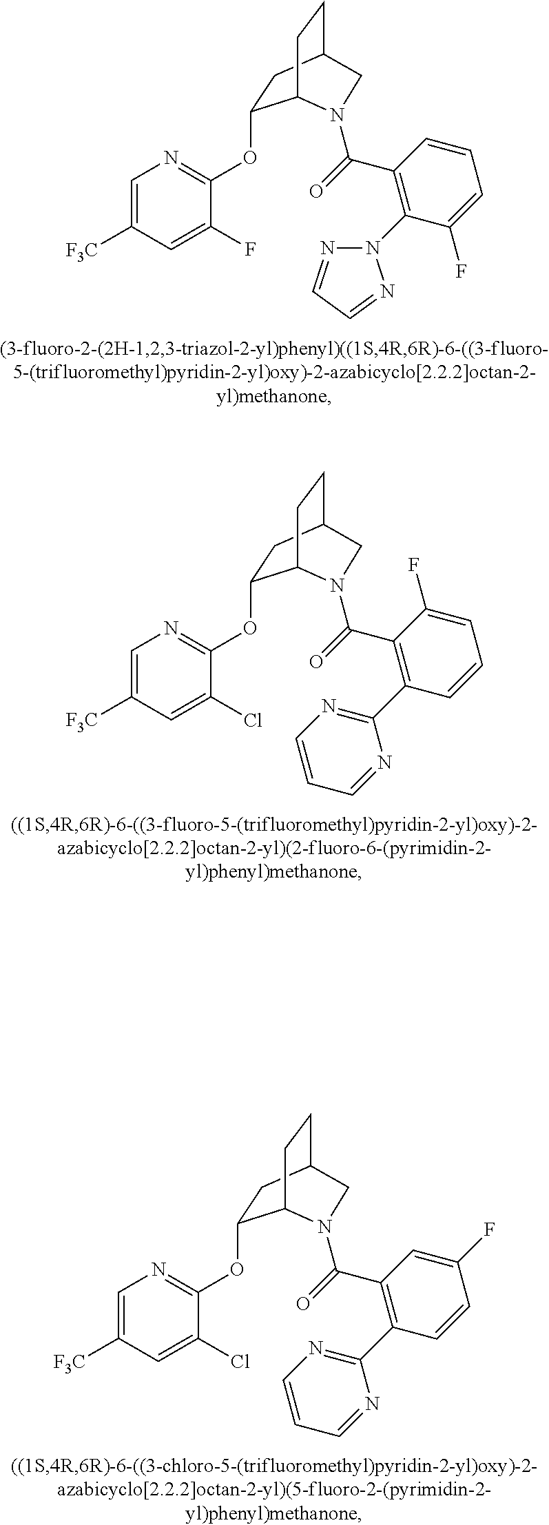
C1=C([F3C])C=C(F)C(OC2CC3CCC2N(C(=O)C2=C(N4N=CC=N4)C(F)=CC=C2)C3)=N1.C1=C([F3C])C=C(Cl)C(OC2CC3CCC2N(C(=O)C2=C(C4=NC=CC=N4)C=CC=C2F)C3)=N1.C1=C([F3C])C=C(Cl)C(OC2CC3CCC2N(C(=O)C2=C(C4=NC=CC=N4)C=CC(F)=C2)C3)=N1
